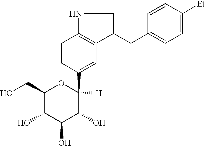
C1(CO)C(O)C(O)C(O)C(C2=CC3=C(C=C2)NC=C3CC2=CC=C([Et])C=C2)([H])O1
